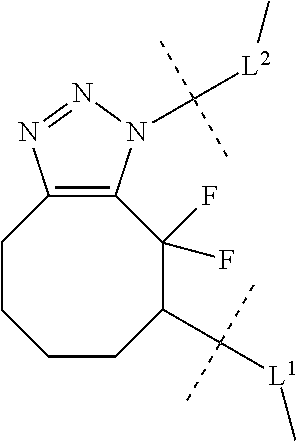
C1CCCC(C([L1]C)(C)C)C(F)(F)C2=C1N=NN2C([L2]C)(C)C
